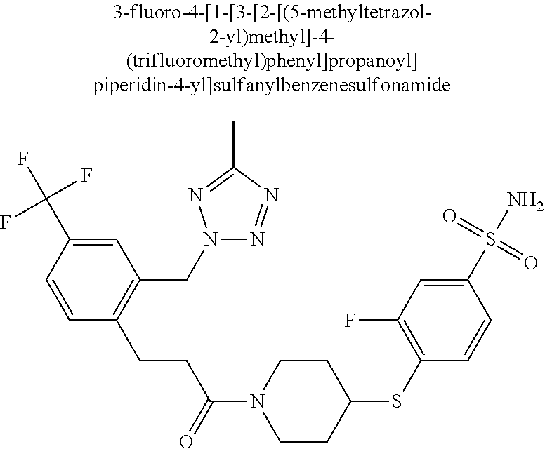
C1(C(F)(F)F)=CC(CN2N=NC(C)=N2)=C(CCC(N2CCC(SC3=C(F)C=C(S(N)(=O)=O)C=C3)CC2)=O)C=C1
